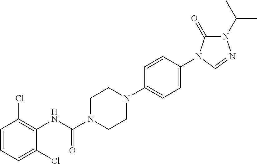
C1=CC=C(Cl)C(NC(N2CCN(C3=CC=C(N4C(=O)N(C(C)C)N=C4)C=C3)CC2)=O)=C1Cl
